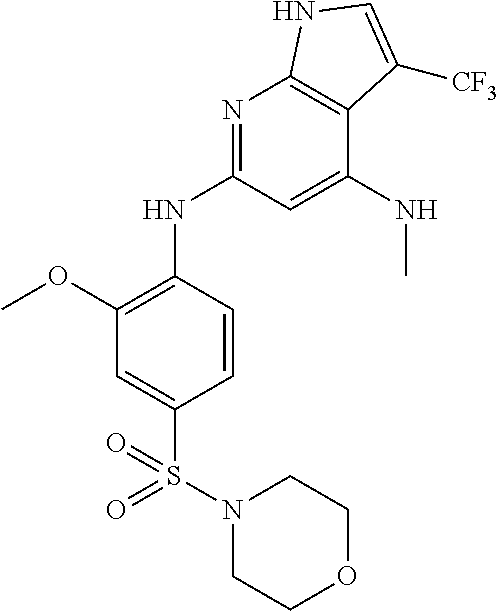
COC1=C(NC2=NC3=C(C(NC)=C2)C([CF3])=CN3)C=CC(S(N2CCOCC2)(=O)=O)=C1
